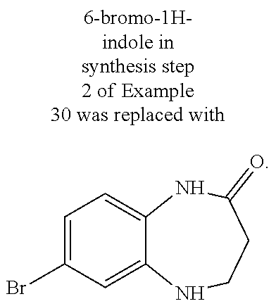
C1(Br)=CC=C2C(=C1)NCCC(=O)N2
